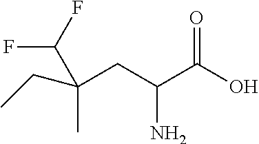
CCC(C)(C(F)F)CC(C(O)=O)N
